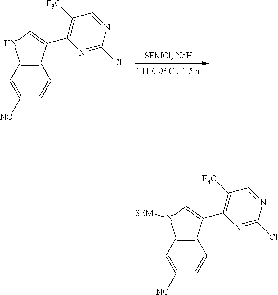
C1=C([NC])C=CC2=C1NC=C2C1=C([F3C])C=NC(Cl)=N1.C1=C([NC])C=CC2=C1N([SEM])C=C2C1=C([F3C])C=NC(Cl)=N1
